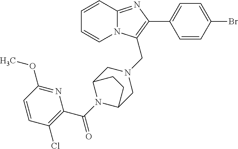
C1=CC2=NC(C3=CC=C(Br)C=C3)=C(CN3CC4N(C(C5=C(Cl)C=CC(OC)=N5)=O)C(C3)CC4)N2C=C1
